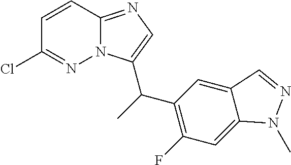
C1=CC2=NC=C(C(C3=C(F)C=C4C(=C3)C=NN4C)C)N2N=C1Cl
